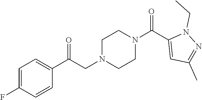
C1=C(F)C=CC(C(CN2CCN(C(C3=CC(C)=NN3CC)=O)CC2)=O)=C1
